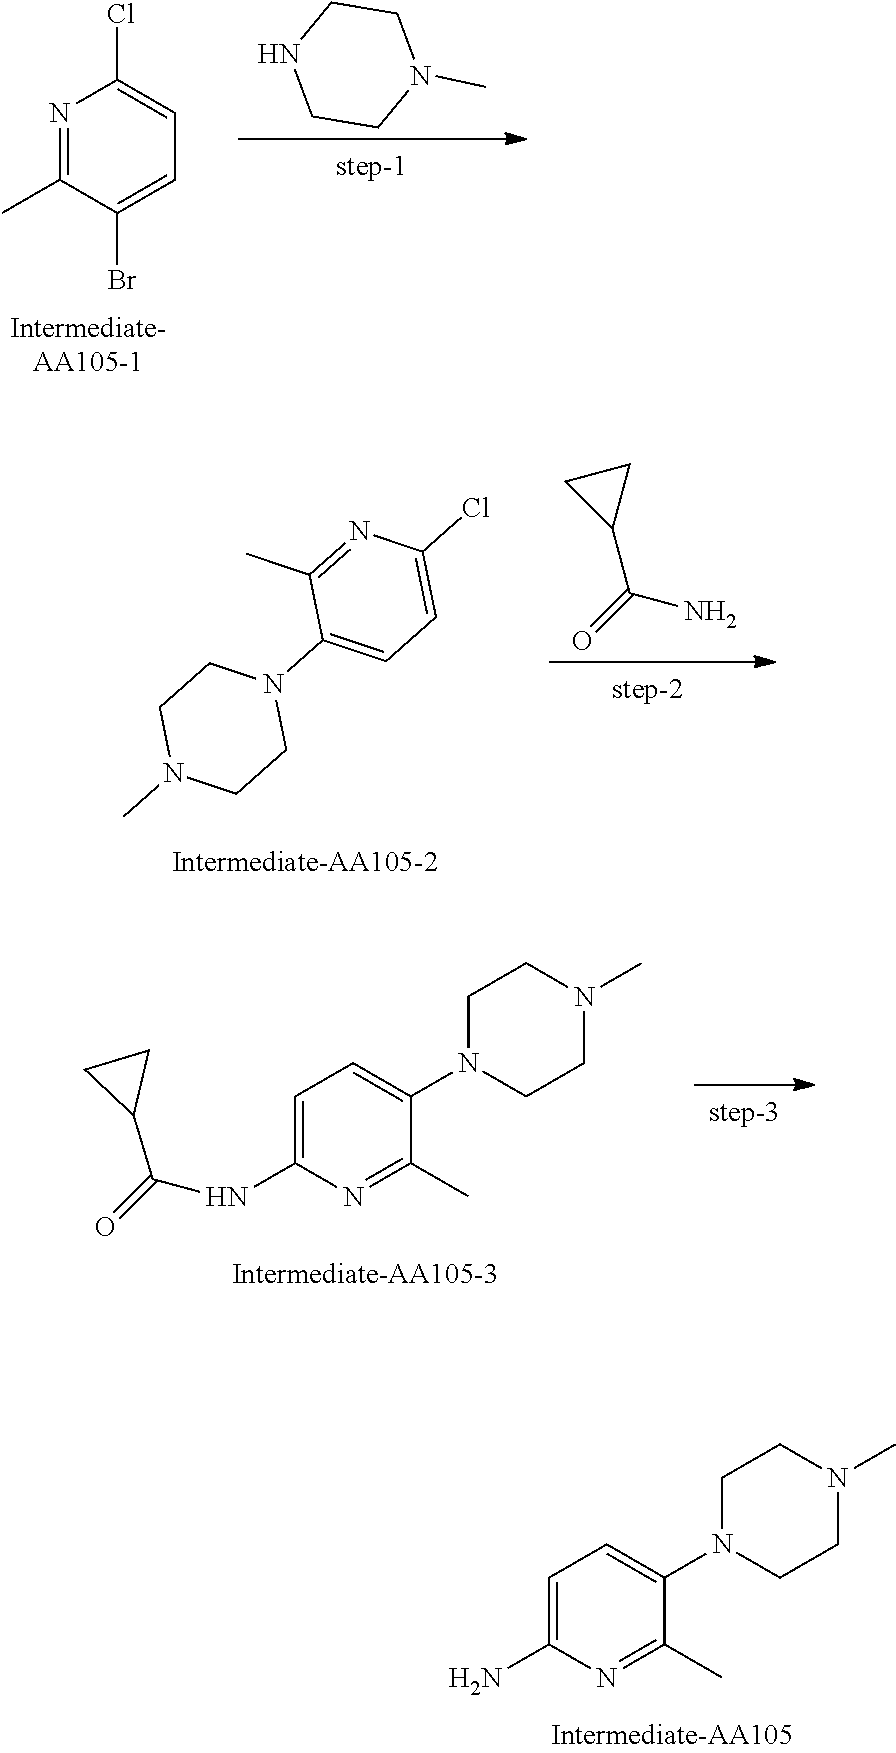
N1=C(C)C(Br)=CC=C1Cl.C1CNCCN1C.C1(N2CCN(C)CC2)=CC=C(Cl)N=C1C.C1(C(=O)N)CC1.C1=C(NC(=O)C2CC2)N=C(C)C(N2CCN(C)CC2)=C1.C1=C(N)N=C(C)C(N2CCN(C)CC2)=C1
